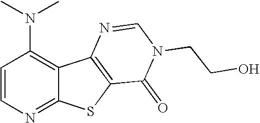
C1(N(C)C)=C2C(=NC=C1)SC1=C2N=CN(CCO)C1=O
